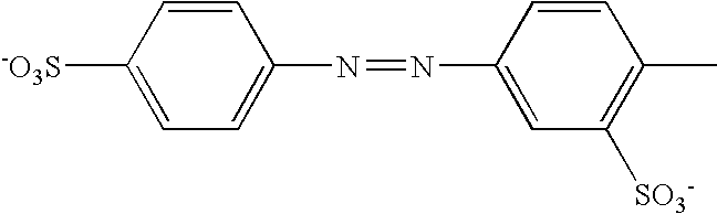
C1=CC(N=NC2=CC([SO3-])=C(C)C=C2)=CC=C1[-O3S]
